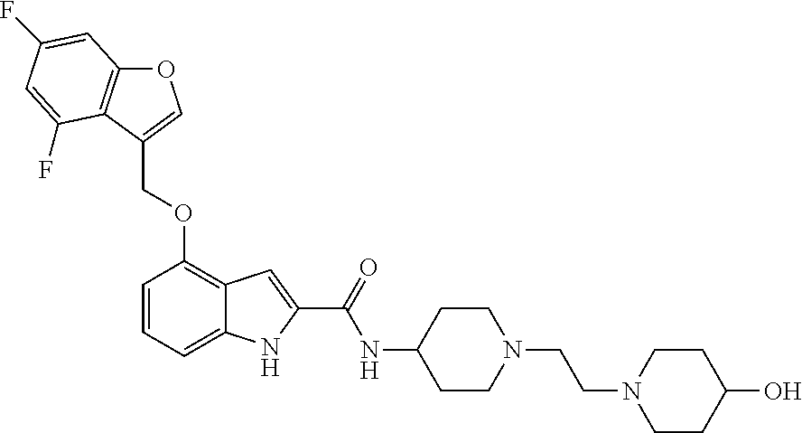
O1C2=C(C(COC3=C4C(=CC=C3)NC(C(=O)NC3CCN(CCN5CCC(O)CC5)CC3)=C4)=C1)C(F)=CC(F)=C2
